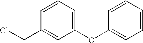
C1=CC(CCl)=CC(OC2=CC=CC=C2)=C1
